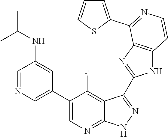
C1=NC=C(C2=CN=C3C(=C2F)C(C2=NC4=C(N2)C=CN=C4C2=CC=CS2)=N[N H]3)C=C1NC(C)C
